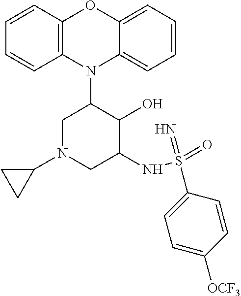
N1(C2CN(C3CC3)CC(NS(=O)(=N)C3=CC=C([OCF3])C=C3)C2O)C2=C(C=CC=C2)OC2=CC=CC=C12
